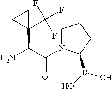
C(C(=O)N1CCCC1B(O)O)(C1(C(F)(F)F)CC1)N
